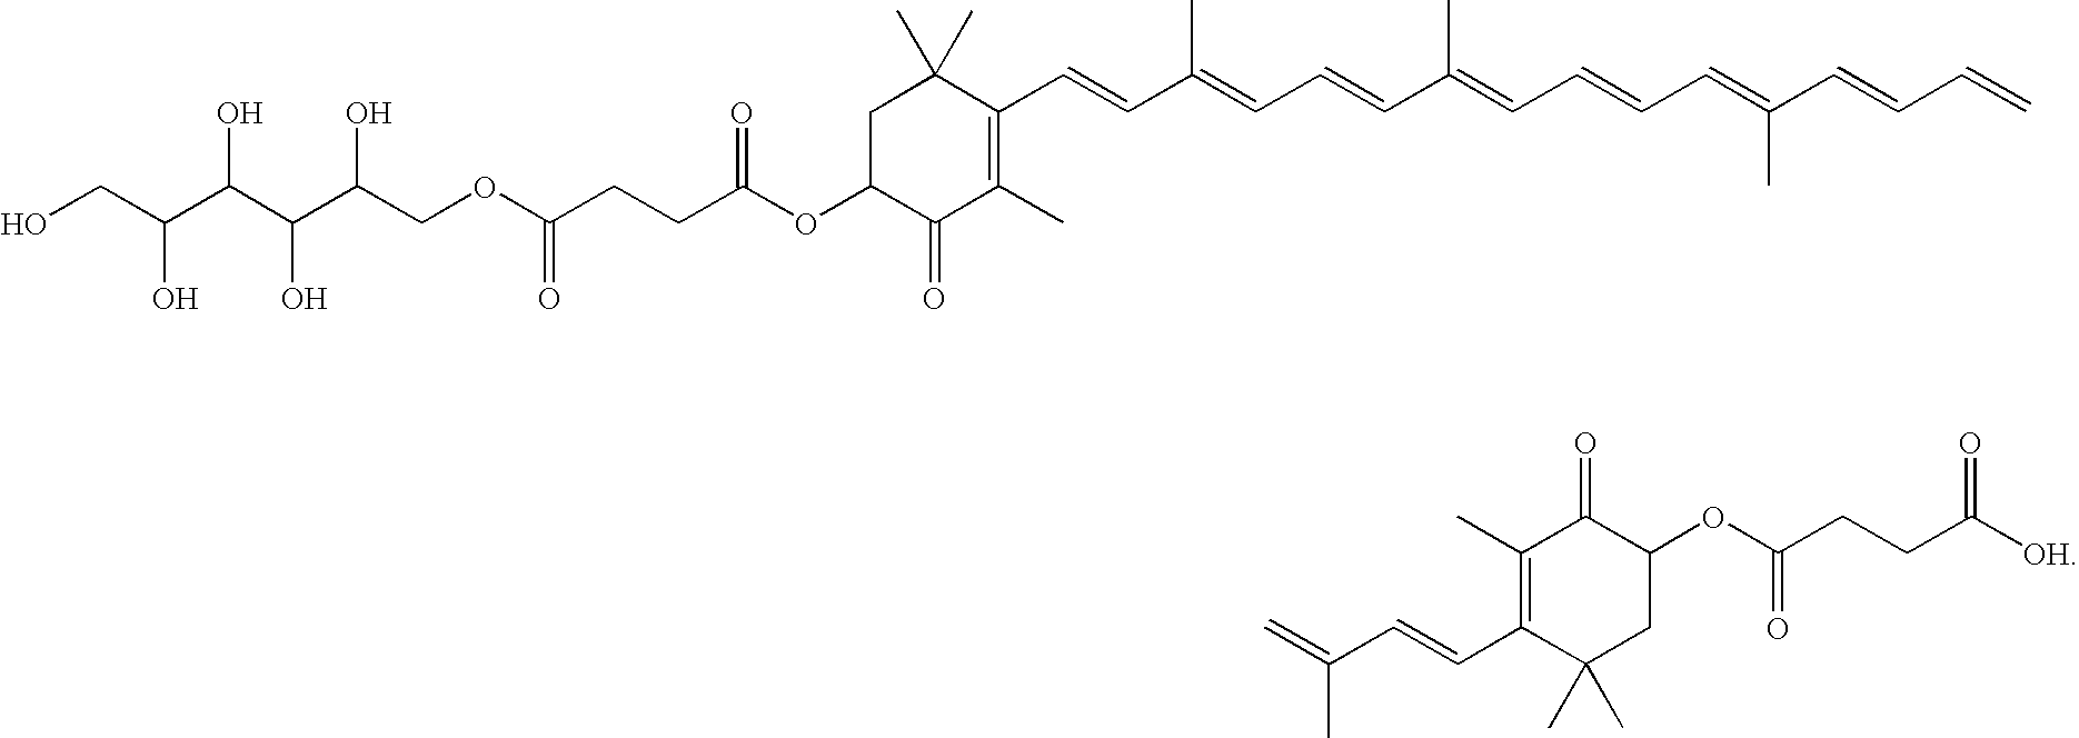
C(=CC1=C(C)C(=O)C(OC(CCC([OH])=O)=O)CC1(C)C)C(=C)C.C(C(OC1C(=O)C(C)=C(C=CC(=CC=CC(=CC=CC=C(C=CC=C)C)C)C)C(C)(C)C1)=O)CC(OCC(C(C(C(CO)O)O)O)O)=O
